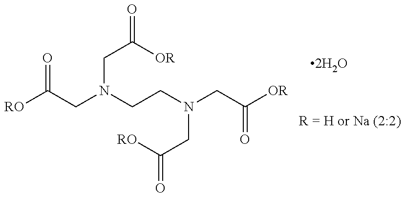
[RO]C(=O)CN(CC([OR])=O)CCN(CC([RO])=O)CC(=O)[OR]
